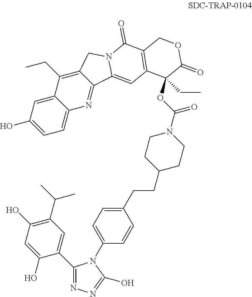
C1(O)=CC=C2C(=C1)C(CC)=C1C(=N2)C2=CC3=C(C(=O)N2C1)COC(=O)C3(OC(N1CCC(CCC2=CC=C(N3C(C4=CC(C(C)C)=C(O)C=C4O)=NN=C3O)C=C2)CC1)=O)CC
